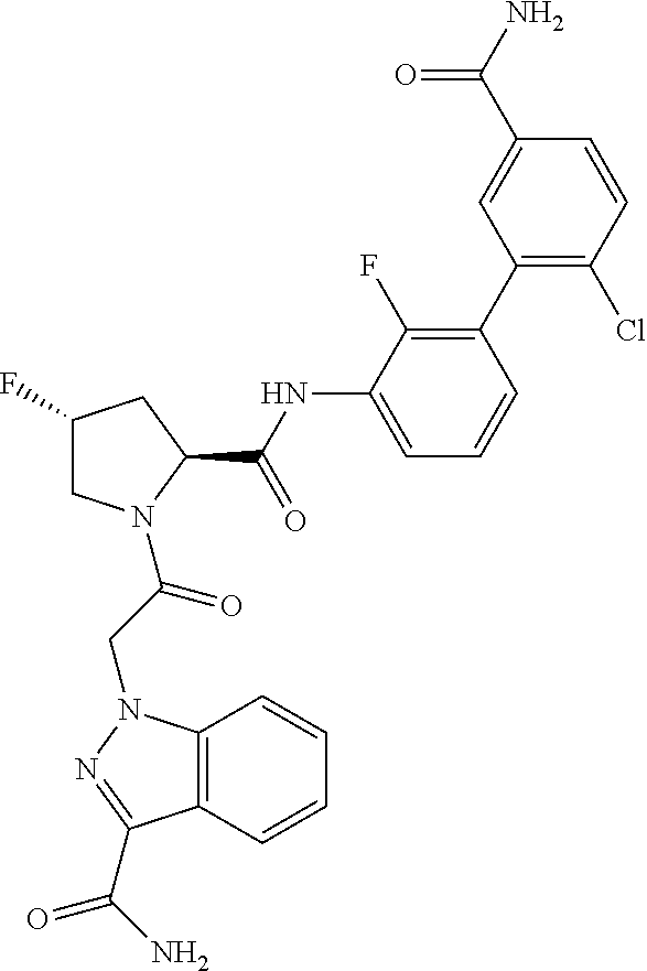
C12=C(N(CC(=O)N3CC(F)CC3C(NC3=CC=CC(C4=C(Cl)C=CC(C(N)=O)=C4)=C3F)=O)N=C1C(N)=O)C=CC=C2
